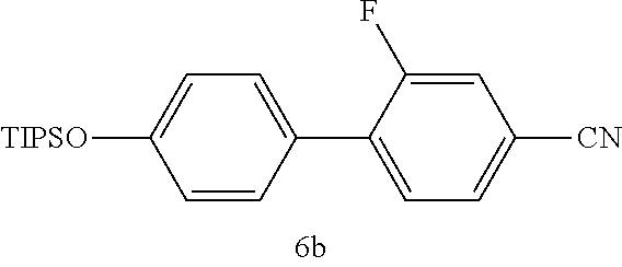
C1=C([OTIPS])C=CC(C2=CC=C([CN])C=C2F)=C1
